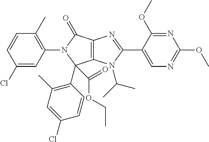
C12=C(N(C(C)C)C(C3=CN=C(OC)N=C3OC)=N1)C(C1=C(C)C=C(Cl)C=C1)(C(OCC)=O)N(C1=C(C)C=CC(Cl)=C1)C2=O
